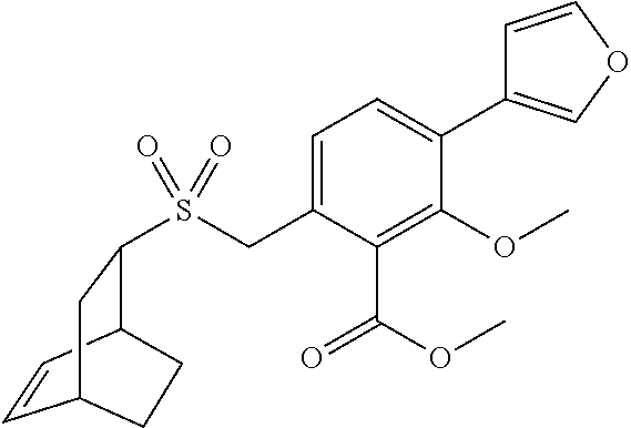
C1=C(CS(=O)(=O)C2C3C=CC(C2)CC3)C(C(=O)OC)=C(OC)C(C2=COC=C2)=C1
